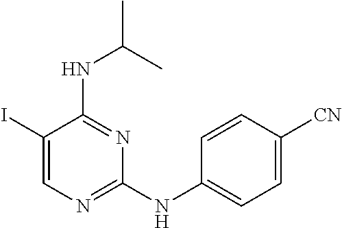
C1(I)=CN=C(NC2=CC=C([CN])C=C2)N=C1NC(C)C
